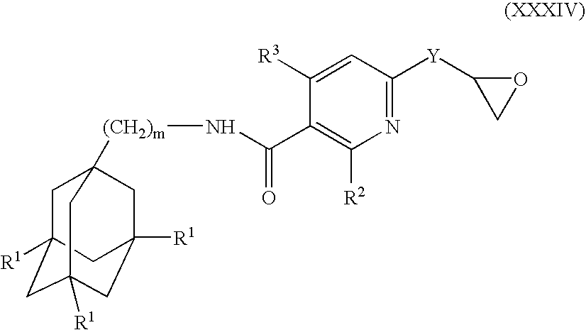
C1C2([R1])CC3([R1])CC([R1])(CC1([(CH2)m]NC(C1=C([R2])N=C([Y]C4OC4)C=C1[R3])=O)C3)C2
